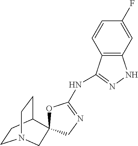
O1C(NC2=NNC3=C2C=CC(F)=C3)=NCC12C1CCN(CC1)C2
